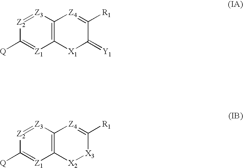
[Z2]1=[Z3]C2=C([Z1]=C1[Q])[X1]C(=[Y1])C([R1])=[Z4]2.[Z2]1=[Z3]C2=C([Z1]=C1[Q])[X2][X3]C([R1])=[Z4]2
